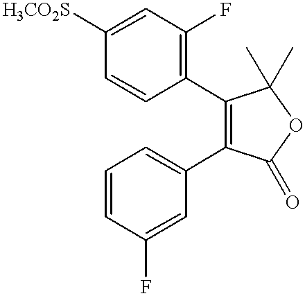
C1=CC([H3CO2S])=CC(F)=C1C1=C(C2=CC=CC(F)=C2)C(=O)OC1(C)C
